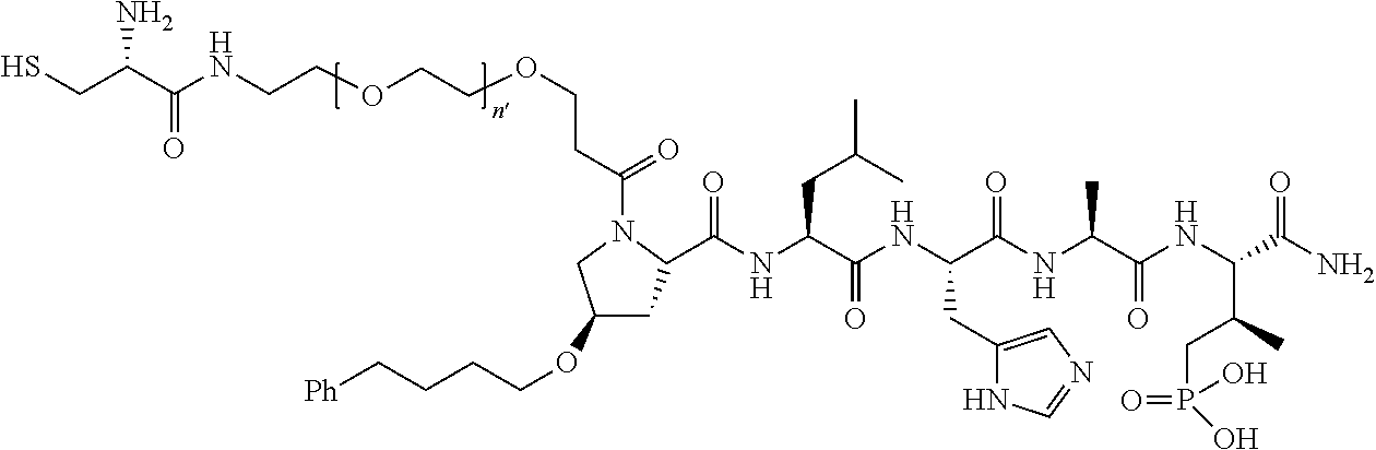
C(NC(C(NC(C(NC(C(NC(C(N)=O)C(CP(=O)(O)O)C)=O)C)=O)CC1=CN=CN1)=O)CC(C)C)(=O)C1CC(OCCCC[Ph])CN1C(CCOCCOCCNC(C(CS)N)=O)=O
